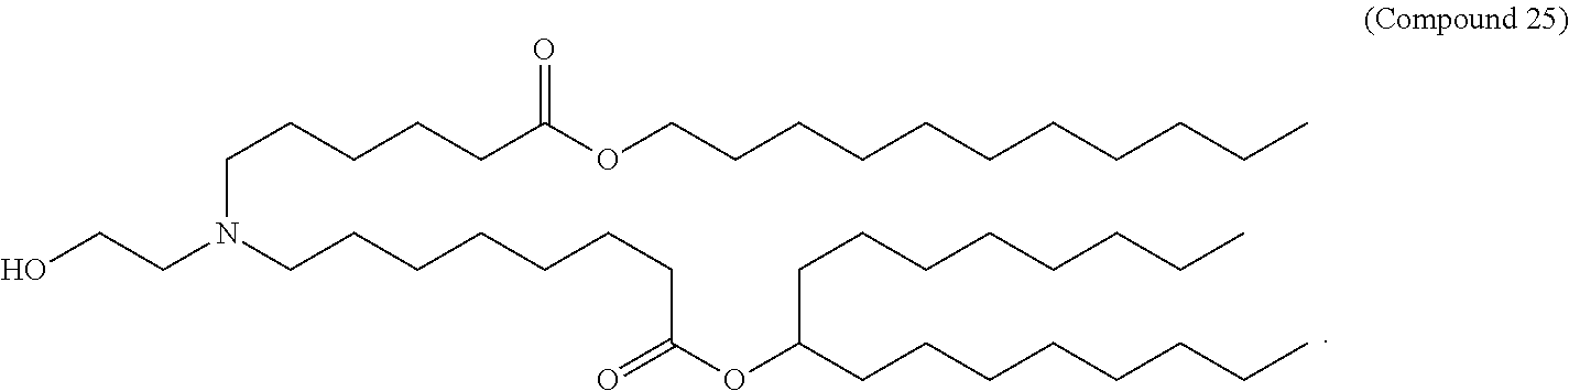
C(N(CCCCCCCC(OC(CCCCCCCC)CCCCCCCC)=O)CCO)CCCCC(OCCCCCCCCCCC)=O
